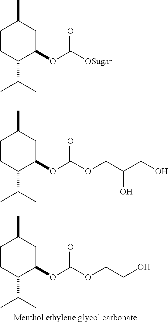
C1CC(C(C)C)C(OC(OCCO)=O)CC1C.C1CC(C(C)C)C(OC([OSugar])=O)CC1C.C1CC(C(C)C)C(OC(OCC(CO)O)=O)CC1C
